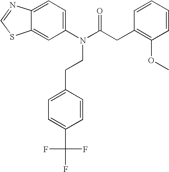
N(CCC1=CC=C(C(F)(F)F)C=C1)(C(=O)CC1=C(OC)C=CC=C1)C1=CC=C2C(=C1)SC=N2
